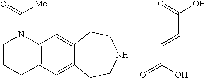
C1CCC2=C(N1C(=O)[Me])C=C1C(=C2)CCNCC1.O=C(O)C=CC(=O)O
